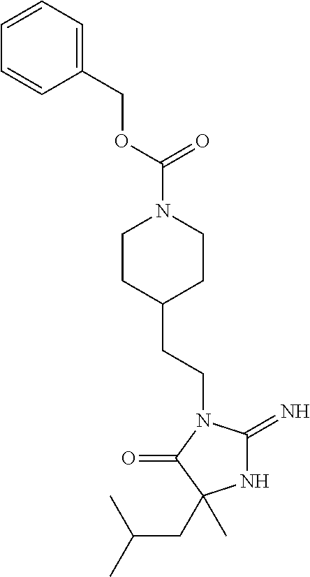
N1C(=N)N(CCC2CCN(C(OCC3=CC=CC=C3)=O)CC2)C(=O)C1(CC(C)C)C
